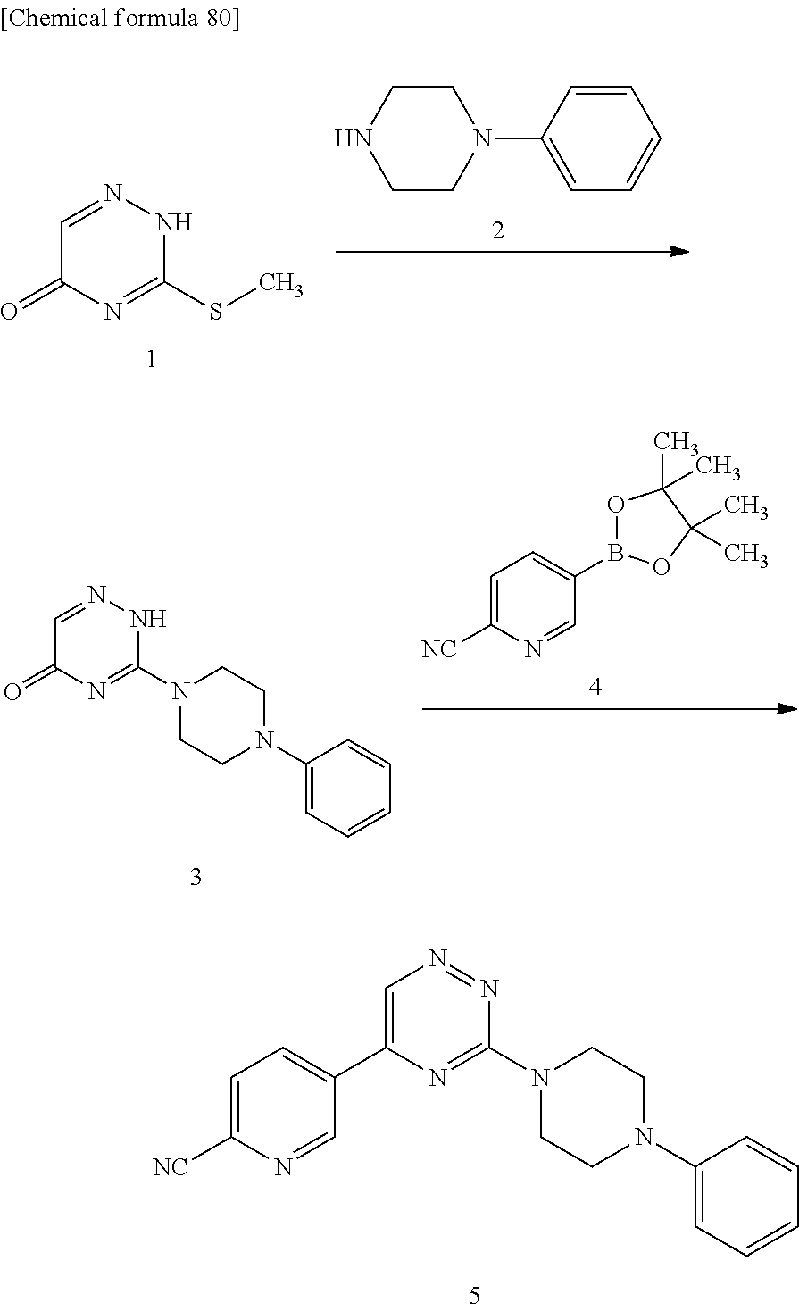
C1=NNC(SC)=NC1=O.C1CN(C2=CC=CC=C2)CCN1.C1=NNC(N2CCN(C3=CC=CC=C3)CC2)=NC1=O.C1=C([NC])N=CC(B2OC(C)(C)C(C)(C)O2)=C1.C1=C([NC])N=CC(C2=CN=NC(N3CCN(C4=CC=CC=C4)CC3)=N2)=C1
